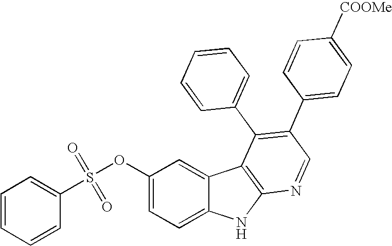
C1=CC=CC(S(OC2=CC=C3C(=C2)C2=C(N3)N=CC(C3=CC=C([COOMe])C=C3)=C2C2=CC=CC=C2)(=O)=O)=C1
